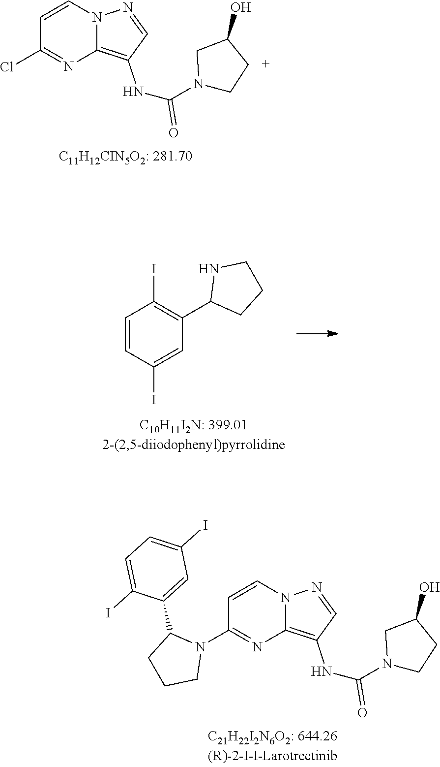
C1=CN2C(=C(NC(N3CCC(O)C3)=O)C=N2)N=C1N1C(C2=CC(I)=CC=C2I)CCC1.C1=CC(I)=CC(C2CCCN2)=C1I.C1=CN2C(=C(NC(N3CCC(O)C3)=O)C=N2)N=C1Cl
